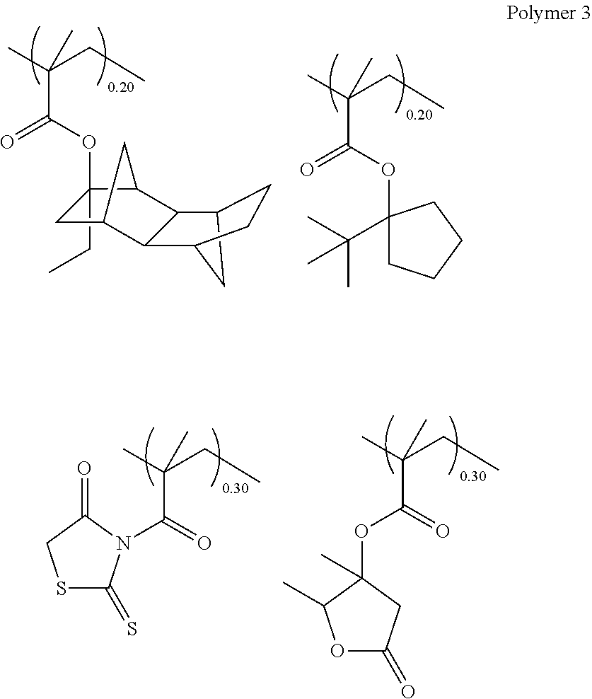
CC(CC)(C)C(OC1(C)C(C)OC(=O)C1)=O.CC(CC)(C)C(=O)N1C(=S)SCC1=O.CC(CC)(C)C(OC1(C(C)(C)C)CCCC1)=O.CC(CC)(C)C(OC1(CC)CC2C3C(C4CC3CC4)C1C2)=O
